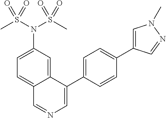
C1=C(N(S(C)(=O)=O)S(C)(=O)=O)C=C2C(=C1)C=NC=C2C1=CC=C(C2=CN(C)N=C2)C=C1
